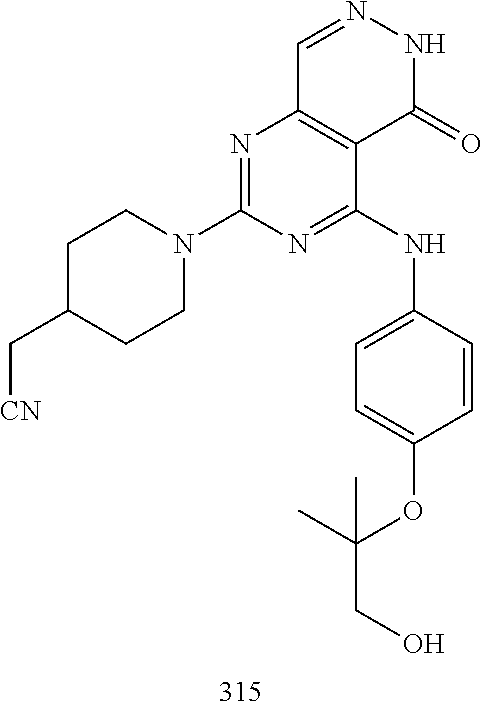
C1=NNC(=O)C2=C1N=C(N1CCC(C[CN])CC1)N=C2NC1=CC=C(OC(CO)(C)C)C=C1
